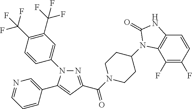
N1=C(C(=O)N2CCC(N3C4=C(C=CC(F)=C4F)NC3=O)CC2)C=C(C2=CN=CC=C2)N1C1=CC(C(F)(F)F)=C(C(F)(F)F)C=C1
